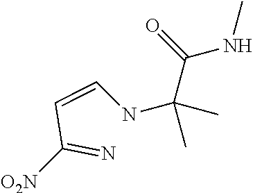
CNC(C(NC=CC(=N)[O2N])(C)C)=O
